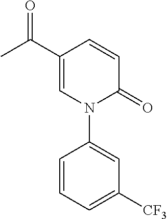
C1=CC(C(=O)C)=CN(C2=CC([CF3])=CC=C2)C1=O
